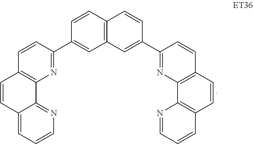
C12=C(C=CC(C3=NC4=C(C=C3)C=CC3=CC=CN=C43)=C1)C=CC(C1=NC3=C(C=CC4=C3N=CC=C4)C=C1)=C2
